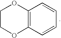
C12=C(C=CC=C1)OCCO2
